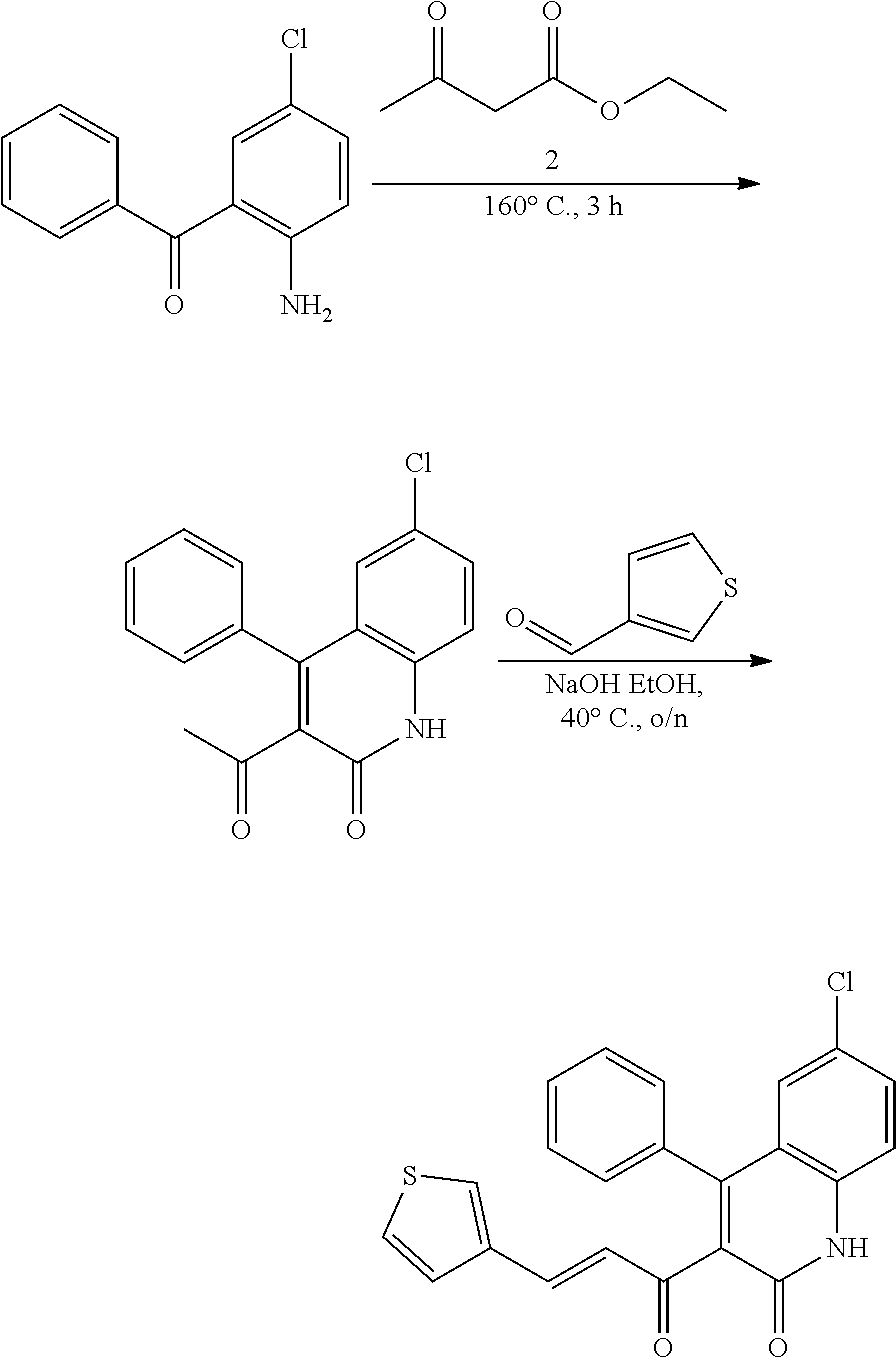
CC(CC(OCC)=O)=O.C1=CC=C(C(C2=C(N)C=CC(Cl)=C2)=O)C=C1.C1=CC=CC(C2=C(C(C=CC3=CSC=C3)=O)C(=O)NC3=C2C=C(Cl)C=C3)=C1.C1=CC=CC(C2=C(C(C)=O)C(=O)NC3=C2C=C(Cl)C=C3)=C1.C1=CSC=C1C=O
